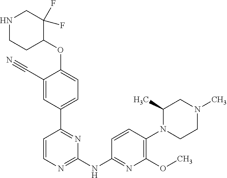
N(C1=NC(OC)=C(N2CCN(C)CC2C)C=C1)C1=NC=CC(C2=CC=C(OC3C(F)(F)CNCC3)C(C#N)=C2)=N1
